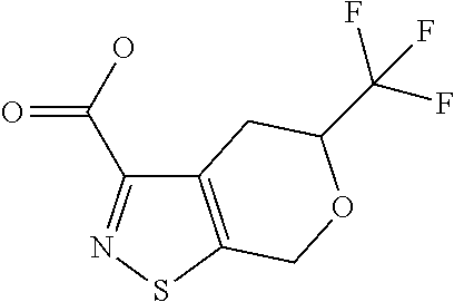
C12=C(SN=C1C(O)=O)COC(C(F)(F)F)C2
